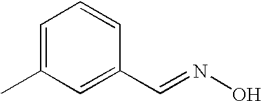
C1=C(C)C=C(C=NO)C=C1
